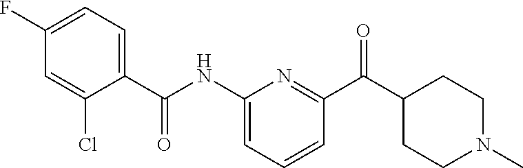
C1(NC(C2=CC=C(F)C=C2Cl)=O)=CC=CC(C(C2CCN(C)CC2)=O)=N1
